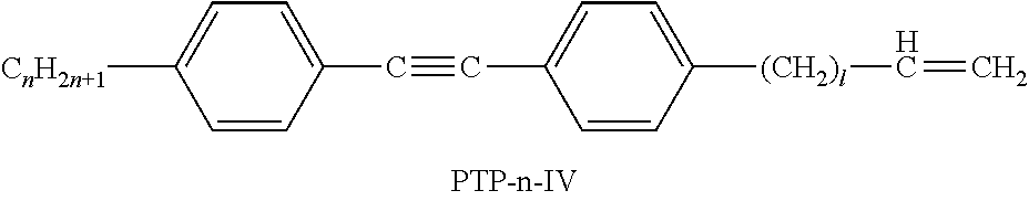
C1=CC(C#CC2=CC=C([(CH2)l]C=C)C=C2)=CC=C1[CnH2n+1]
